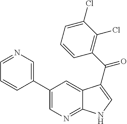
C1(C2=CN=C3C(=C2)C(C(C2=C(Cl)C(Cl)=CC=C2)=O)=CN3)=CN=CC=C1
